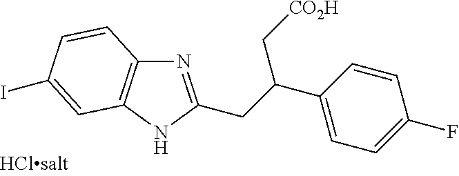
N1=C(CC(C2=CC=C(F)C=C2)C[CO2H])NC2=C1C=CC(I)=C2
